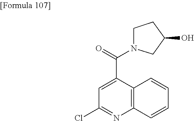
C1(Cl)=NC2=C(C(C(N3CCC(O)C3)=O)=C1)C=CC=C2
